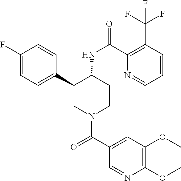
C1(F)=CC=C(C2CN(C(C3=CC(OC)=C(OC)N=C3)=O)CCC2NC(=O)C2=C(C(F)(F)F)C=CC=N2)C=C1
